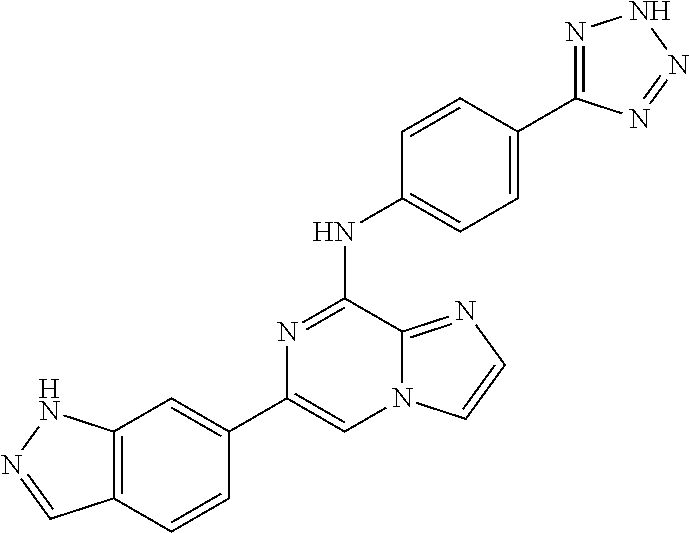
C1(C2=CC3=C(C=C2)C=NN3)=CN2C(=NC=C2)C(NC2=CC=C(C3=NNN=N3)C=C2)=N1
